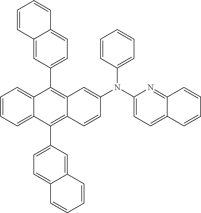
C1=CC=C2C(=C1)C(C1=CC=C3C(=C1)C=CC=C3)=C1C(=C2C2=CC=C3C(=C2)C=CC=C3)C=CC(N(C2=CC=CC=C2)C2=CC=C3C(=N2)C=CC=C3)=C1
